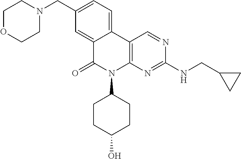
C1(CN2CCOCC2)=CC=C2C(=C1)C(=O)N(C1CCC(O)CC1)C1=C2C=NC(NCC2CC2)=N1
